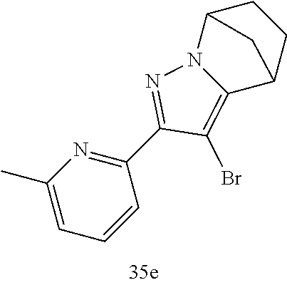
C1(C)=CC=CC(C2=NN3C(=C2Br)C2CCC3C2)=N1
